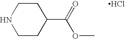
C1CNCCC1C(=O)OC.Cl
